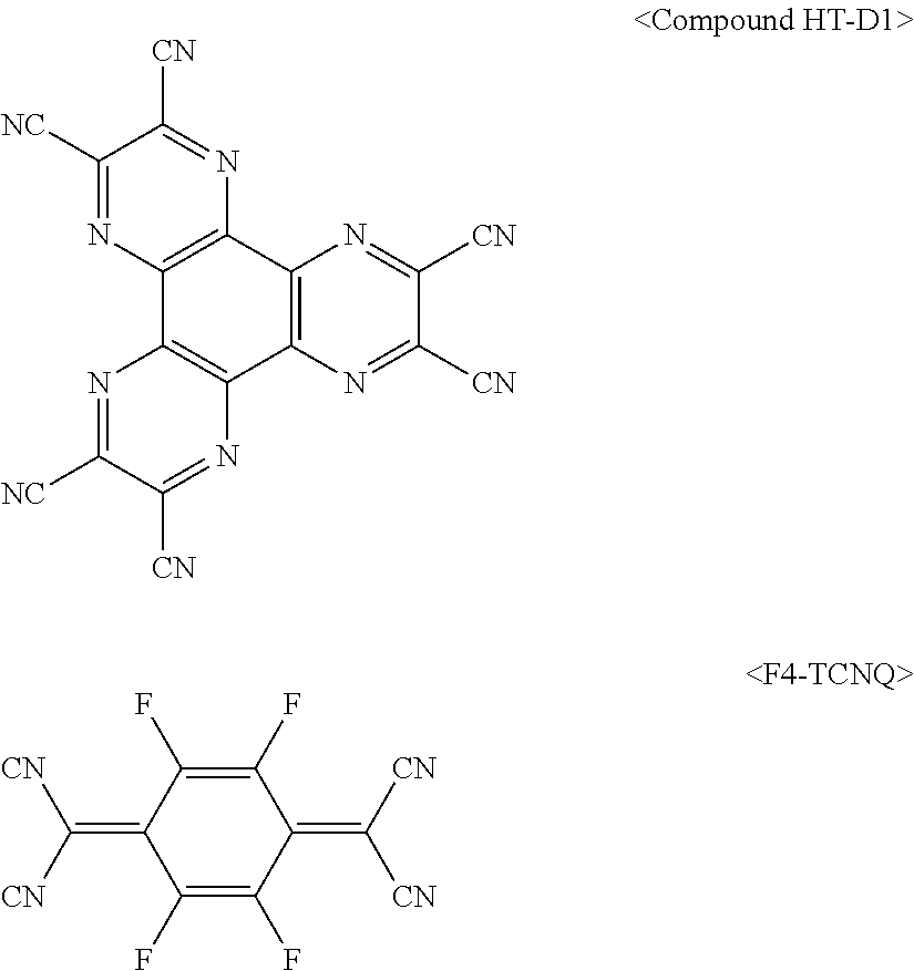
C12=C(N=C([CN])C([CN])=N1)C1=C(C3=C2N=C([CN])C([NC])=N3)N=C([NC])C([CN])=N1.C1(F)=C(F)C(=C([CN])[CN])C(F)=C(F)C1=C([CN])[CN]
